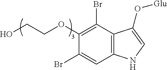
O(C1=C(Br)C2=C(C=C1Br)NC=C2O[Glu])CCO
